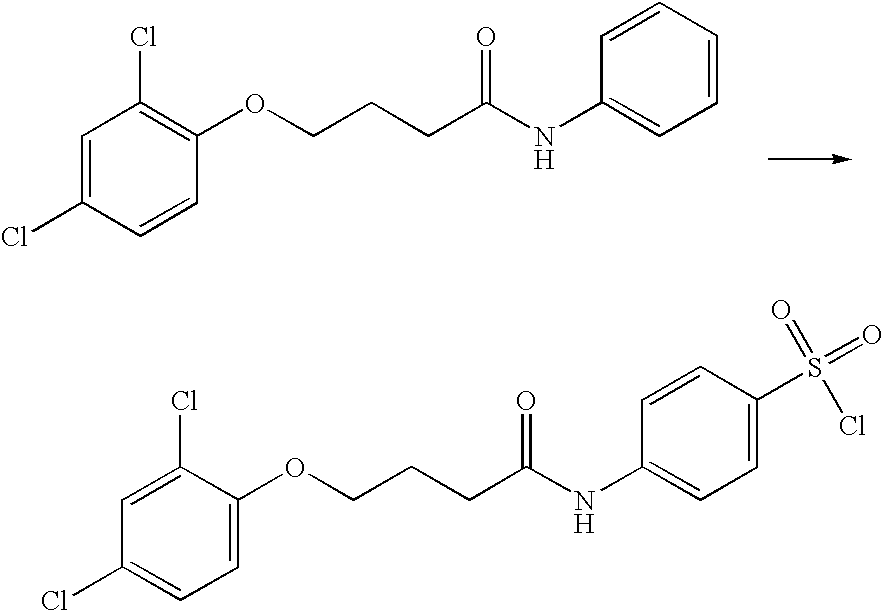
C1=CC(Cl)=CC(Cl)=C1OCCCC(NC1=CC=CC=C1)=O.C1=C(OCCCC(NC2=CC=C(S(=O)(Cl)=O)C=C2)=O)C(Cl)=CC(Cl)=C1
